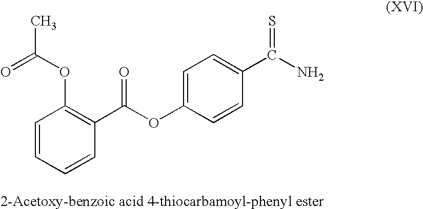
C1=CC=CC(C(=O)OC2=CC=C(C(N)=S)C=C2)=C1OC(C)=O
